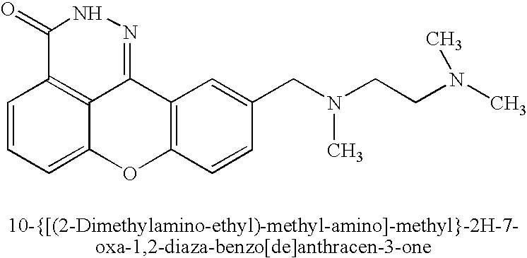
C1=CC=C2C3=C1C(=O)NN=C3C1=C(O2)C=CC(CN(CCN(C)C)C)=C1
